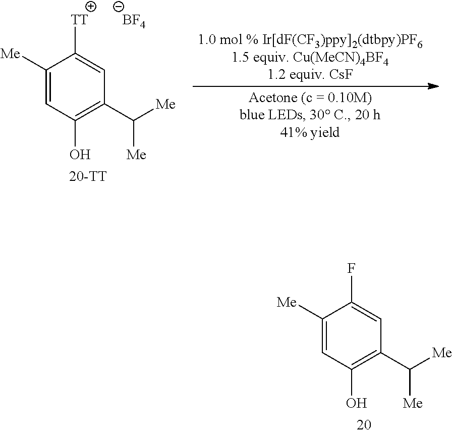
C1(O)=C(C([Me])[Me])C=C(F)C([Me])=C1.C1(C([Me])[Me])=C(O)C=C([Me])C([TT])=C1.[BF4]
